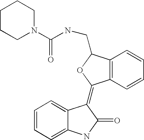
C1=CC=C2C(=C1)C(=C1C3=C(C(CNC(N4CCCCC4)=O)O1)C=CC=C3)C(=O)N2
